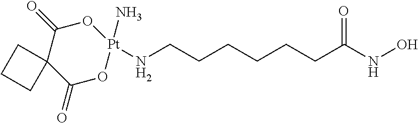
C1(=O)C2(C(=O)O[Pt](N)(NCCCCCCC(NO)=O)O1)CCC2
